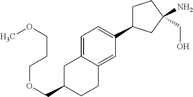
C1=C2C(=CC(C3CCC(CO)(N)C3)=C1)CCC(COCCCOC)C2
